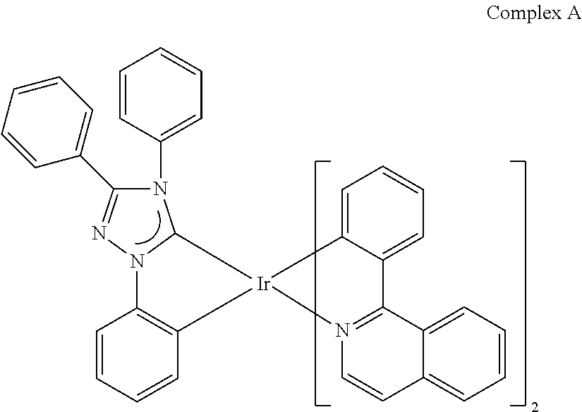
N1(C2=CC=CC=C2)C(C2=CC=CC=C2)=NN2C1[Ir]1(C3=C2C=CC=C3)C2=CC=CC=C2C2=N1C=CC1=CC=CC=C12
